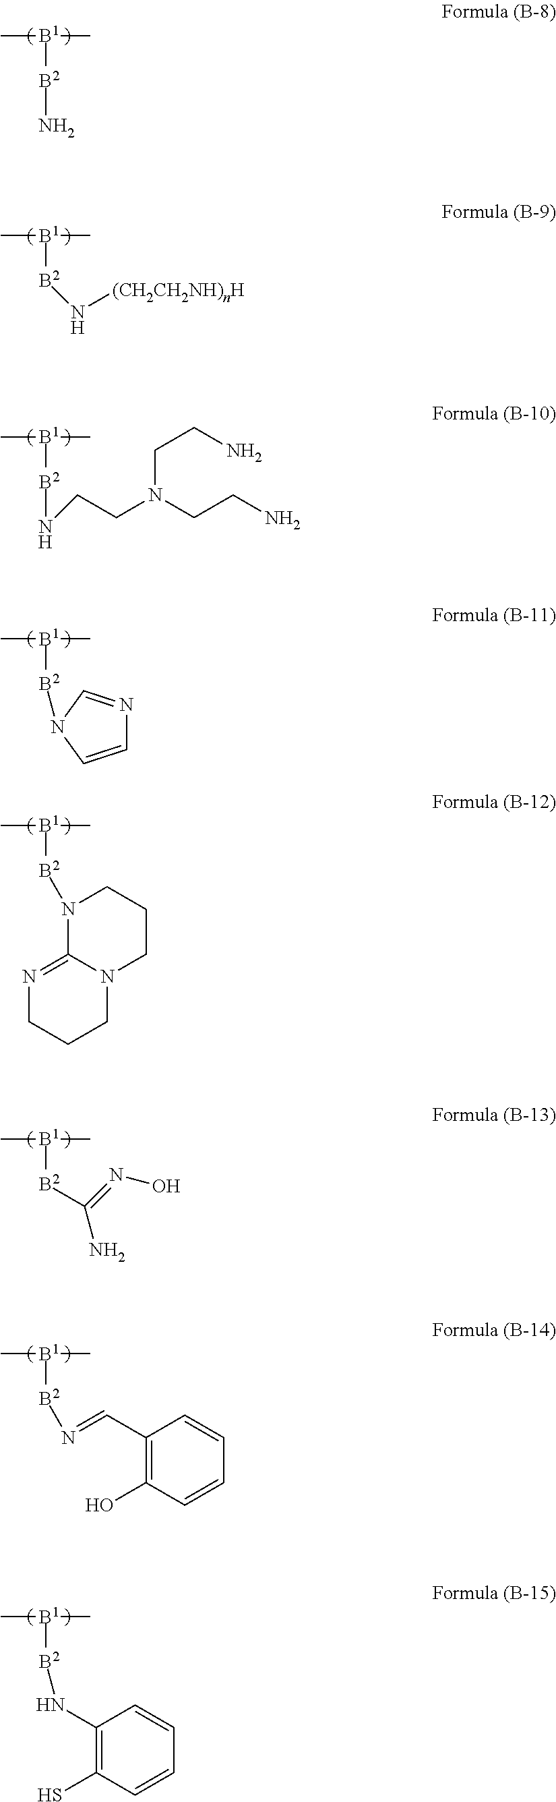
C[B1](C)[B2]N[(CH2CH2NH)nH].C[B1](C)[B2]NCCN(CCN)CCN.C[B1](C)[B2]C(N)=NO.C[B1](C)[B2]N=CC1=C(O)C=CC=C1.C[B1](C)[B2]N1C=NC=C1.C[B1](C)[B2]N1C2=NCCCN2CCC1.C[B1](C)[B2]NC1=C(S)C=CC=C1.C[B1](C)[B2]N
